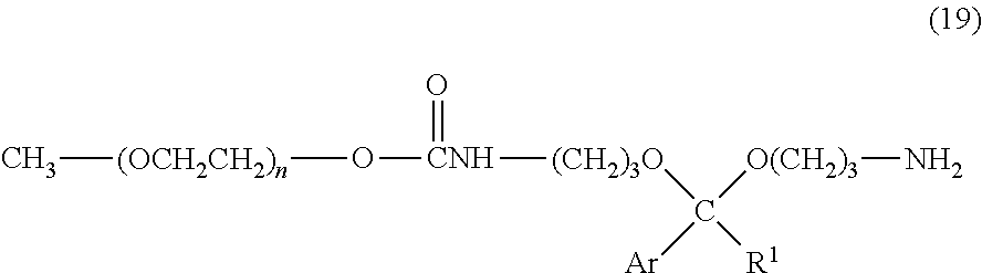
C[(OCH2CH2)n]O[CNH]([(CH2)3O]C([Ar])([O(CH2)3]N)[R1])=O
